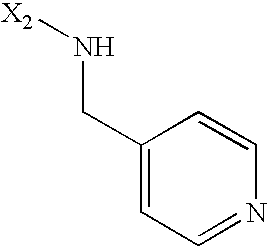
C1(CN[X2])=CC=NC=C1
